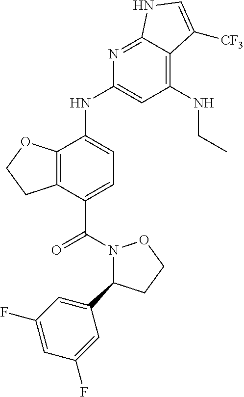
C12=C(C(NC3=CC(NCC)=C4C(=N3)NC=C4[CF3])=CC=C1C(=O)N1C(C3=CC(F)=CC(F)=C3)CCO1)OCC2
